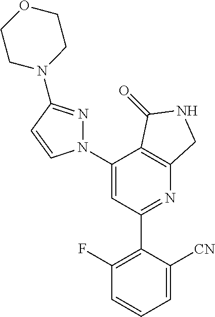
C1(N2N=C(N3CCOCC3)C=C2)=CC(C2=C(F)C=CC=C2[CN])=NC2=C1C(=O)NC2
